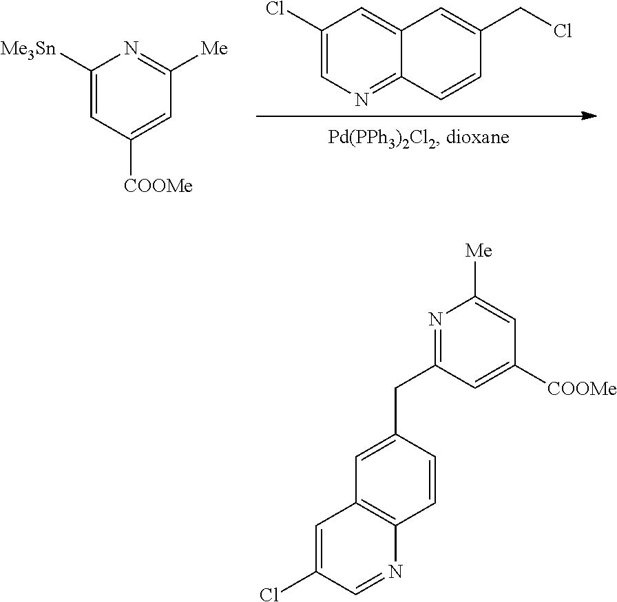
C1(Cl)=CN=C2C(=C1)C=C(CCl)C=C2.C1([Me3Sn])=CC([COOMe])=CC([Me])=N1.C1(CC2=NC([Me])=CC([COOMe])=C2)=CC2=C(C=C1)N=CC(Cl)=C2
